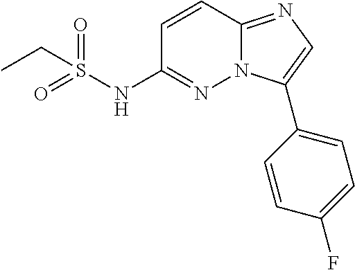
O=S(NC1=NN2C(=NC=C2C2=CC=C(F)C=C2)C=C1)(=O)CC
